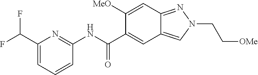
C1(C(F)F)=CC=CC(NC(C2=CC3=CN(CC[OMe])N=C3C=C2[MeO])=O)=N1
